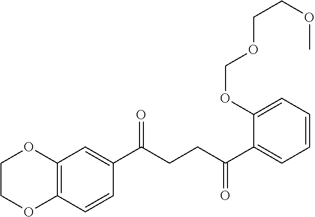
C(CCC(C1=CC2=C(C=C1)OCCO2)=O)(=O)C1=CC=CC=C1OCOCCOC
